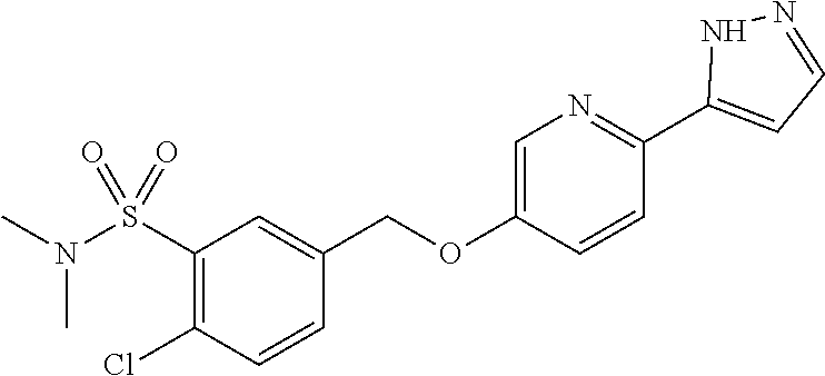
N1=C(C2=CC=NN2)C=CC(OCC2=CC(S(N(C)C)(=O)=O)=C(Cl)C=C2)=C1
